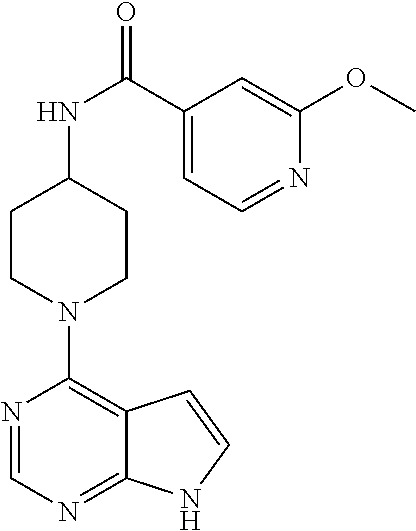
N1=CN=C2C(=C1N1CCC(NC(=O)C3=CC=NC(OC)=C3)CC1)C=CN2
